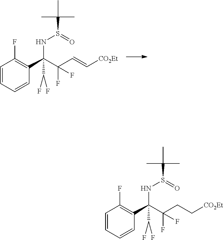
C1=CC=CC(C(C(C=C[CO2Et])(F)F)(NS(C(C)(C)C)=O)C(F)F)=C1F.C1=CC=CC(C(C(CC[CO2Et])(F)F)(NS(C(C)(C)C)=O)C(F)F)=C1F
